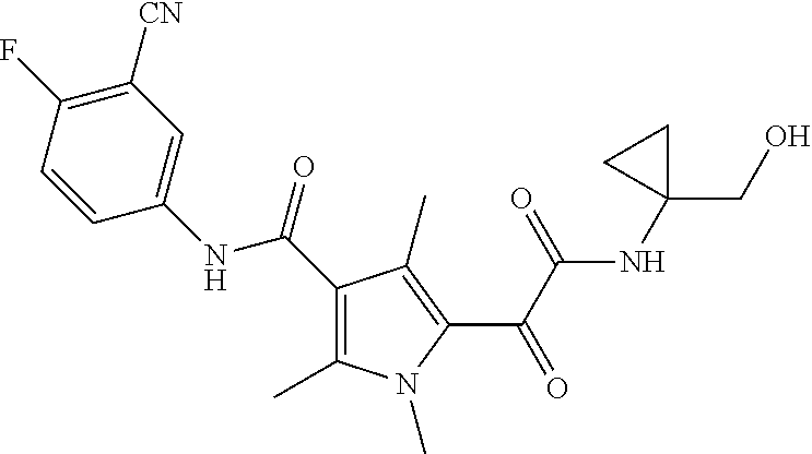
C1(C(=O)NC2=CC([CN])=C(F)C=C2)=C(C)N(C)C(C(C(=O)NC2(CO)CC2)=O)=C1C
